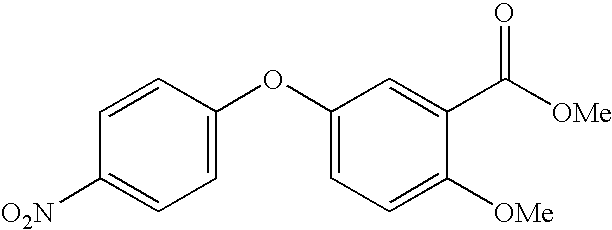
C1=CC(OC2=CC=C([OMe])C(C([OMe])=O)=C2)=CC=C1[O2N]
